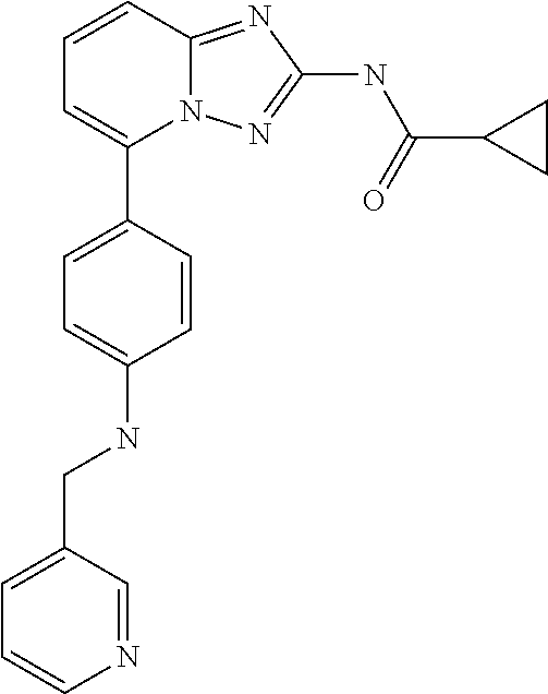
C1=CC2=NC(NC(C3CC3)=O)=NN2C(C2=CC=C(NCC3=CC=CN=C3)C=C2)=C1
